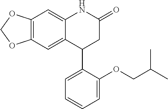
C12=C(C=C3C(=C1)C(C1=CC=CC=C1OCC(C)C)CC(=O)N3)OCO2
